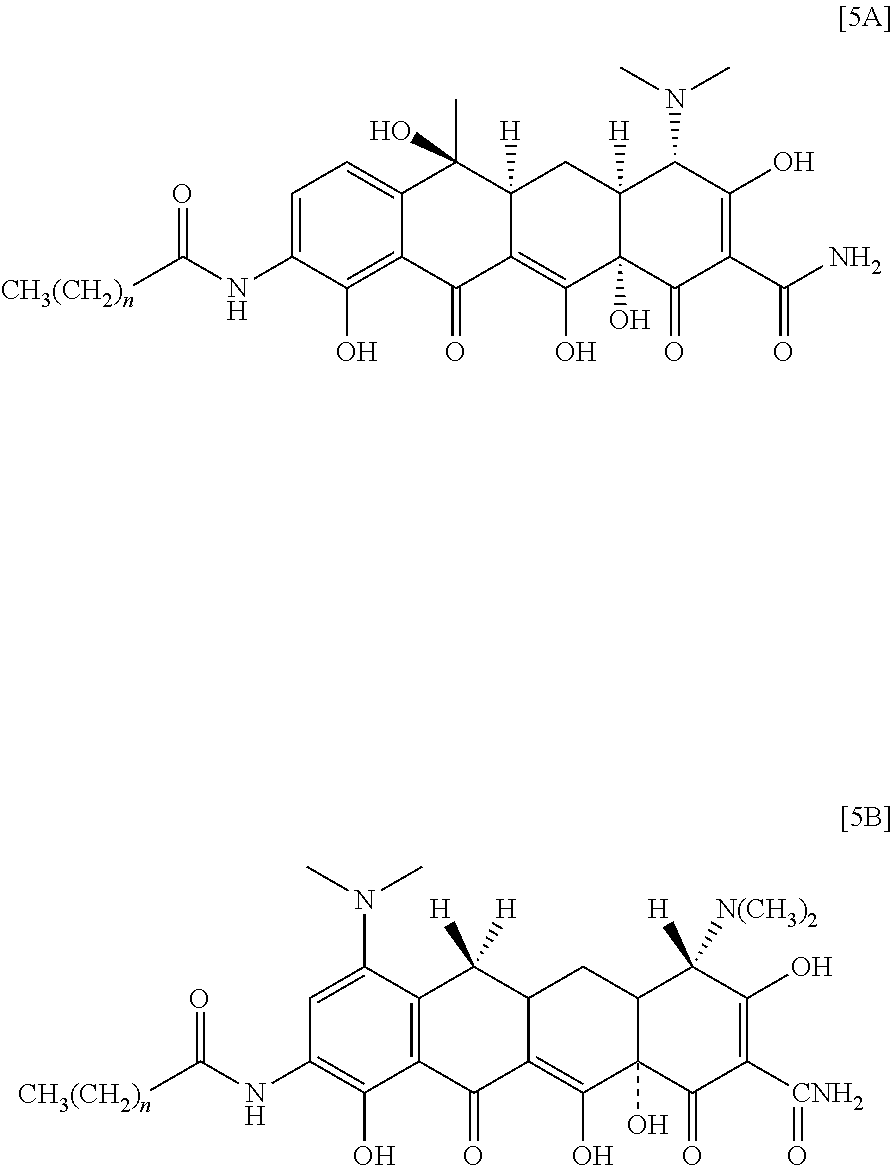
C1=C(N(C)C)C2=C(C(O)=C1NC([CH3(CH2)n])=O)C(=O)C1=C(O)C3(O)C(CC1C2([H])[H])C([N(CH3)2])([H])C(O)=C([CNH2]=O)C3=O.C1=C(NC([CH3(CH2)n])=O)C(O)=C2C(=C1)C(C)(O)C1([H])C(=C(O)C3(O)C([H])(C1)C(N(C)C)C(O)=C(C(N)=O)C3=O)C2=O
